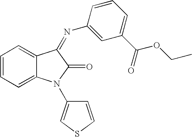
C1=CC=C2C(=C1)C(=NC1=CC(C(=O)OCC)=CC=C1)C(=O)N2C1=CSC=C1
